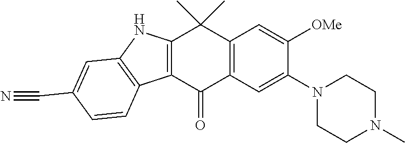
C12=C(C(=O)C3=C(C1(C)C)C=C([OMe])C(N1CCN(C)CC1)=C3)C1=C(N2)C=C(C#N)C=C1
